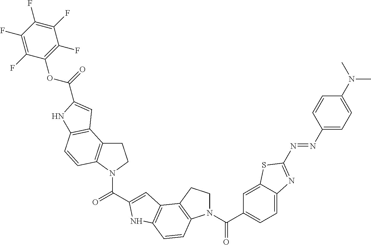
N1(C(C2=CC=C3C(=C2)SC(N=NC2=CC=C(N(C)C)C=C2)=N3)=O)CCC2=C1C=CC1=C2C=C(C(=O)N2CCC3=C2C=CC2=C3C=C(C(=O)OC3=C(F)C(F)=C(F)C(F)=C3F)N2)N1
